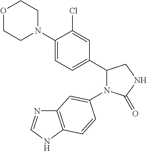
C1(=O)NCC(C2=CC=C(N3CCOCC3)C(Cl)=C2)N1C1=CC2=C(NC=N2)C=C1
